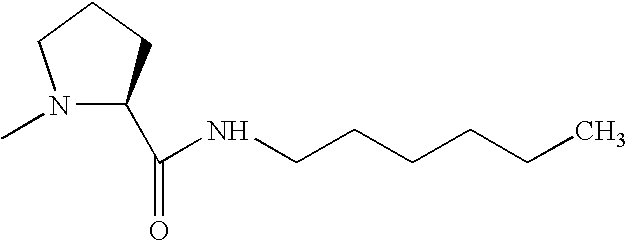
N1(C)C(C(=O)NCCCCCC)CCC1
